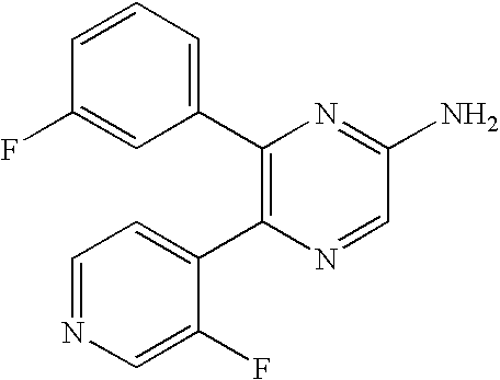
C1(C2=C(C3=CC=NC=C3F)N=CC(N)=N2)=CC=CC(F)=C1
